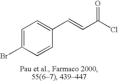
C1=C(Br)C=CC(C=CC(Cl)=O)=C1
